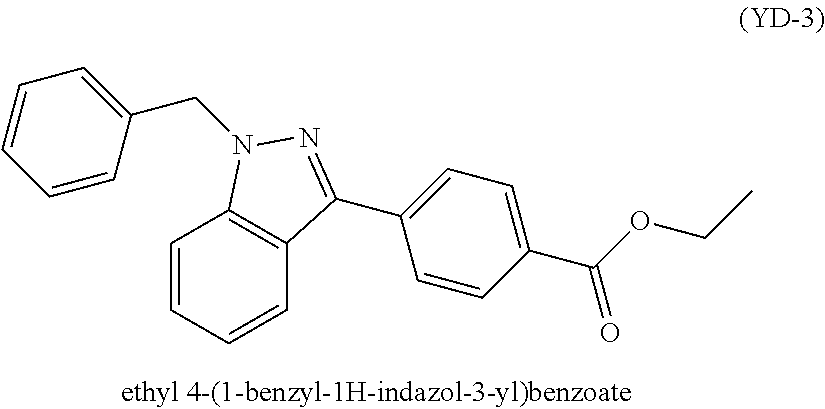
C1=CC=CC2=C1N(CC1=CC=CC=C1)N=C2C1=CC=C(C(OCC)=O)C=C1
